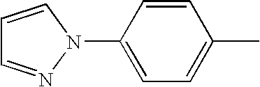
C1=CN(C2=CC=C(C)C=C2)N=C1
